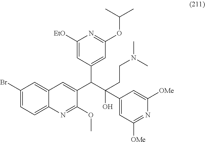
C1(Br)=CC=C2C(=C1)C=C(C(C(O)(C1=CC([OMe])=NC([OMe])=C1)CCN(C)C)C1=CC(OC(C)C)=NC([EtO])=C1)C(OC)=N2
